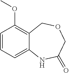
C1=CC(OC)=C2C(=C1)NC(=O)COC2
